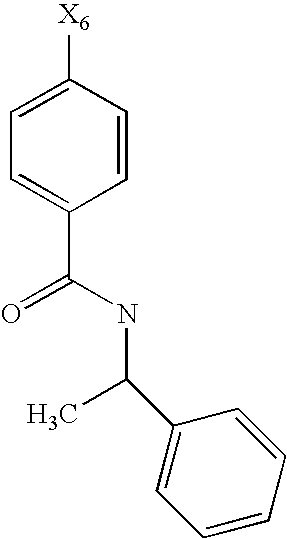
C1=CC([X6])=CC=C1C(NC(C1=CC=CC=C1)C)=O
